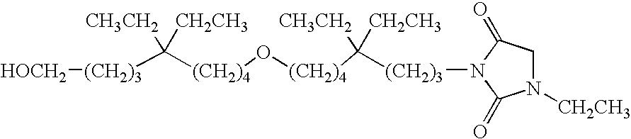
[(CH2)3]([HOCH2])C([(CH2)4]O[(CH2)4]C([CH3CH2])([CH2CH3])[(CH2)3]N1C(=O)CN([CH2CH3])C1=O)([CH3CH2])[CH2CH3]
